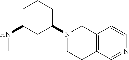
C1C(NC)CC(N2CCC3=C(C2)C=CN=C3)CC1
